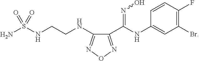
NS(NCCNC1=NON=C1C(=NO)NC1=CC(Br)=C(F)C=C1)(=O)=O
